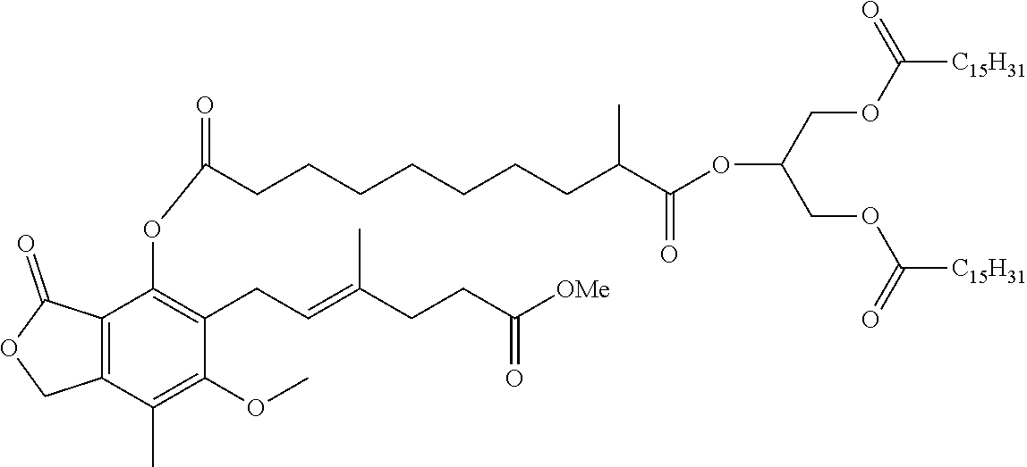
C12=C(C(C)=C(OC)C(CC=C(CCC(=O)[OMe])C)=C1OC(CCCCCCCC(C(OC(COC([C15H31])=O)COC([C15H31])=O)=O)C)=O)COC2=O
